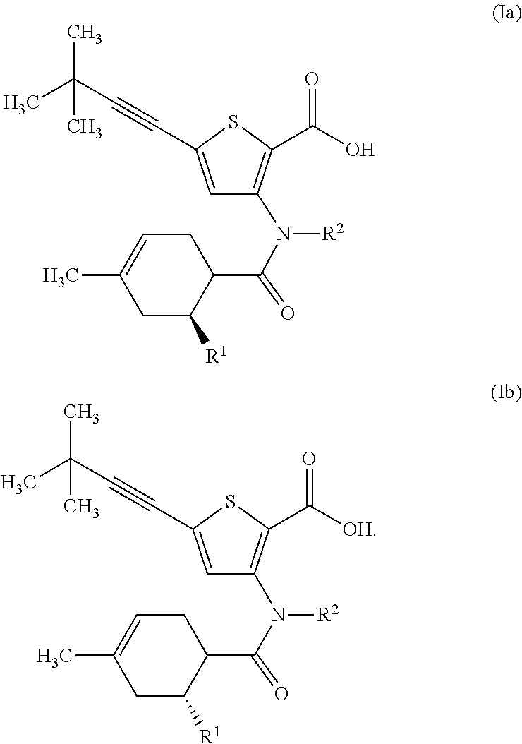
C1=C(C#CC(C)(C)C)SC(C(O)=O)=C1N([R2])C(=O)C1CC=C(C)CC1[R1].C1=C(C#CC(C)(C)C)SC(C([OH])=O)=C1N([R2])C(=O)C1CC=C(C)CC1[R1]
